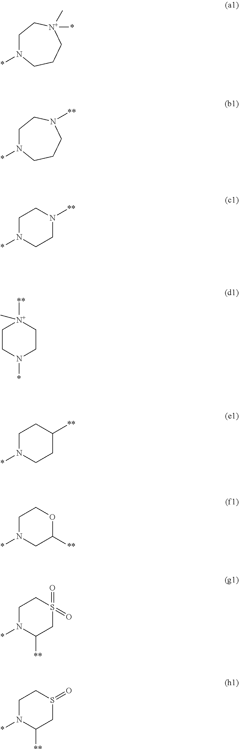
C1N(*)CCC[N+](*)(C)C1.C1N(*)CCCN([**])C1.C1N(*)CCN([**])C1.C1CN(*)CC[N+]1([**])C.C1N(*)CCC([**])C1.C1N(*)CC([**])OC1.C1N(*)C([**])CS(=O)(=O)C1.C1N(*)C([**])CS(=O)C1
